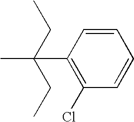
C1(C(C)(CC)CC)=C(Cl)C=CC=C1
